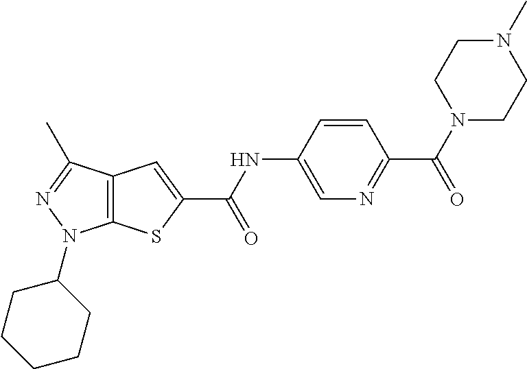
C12=C(C(C)=NN1C1CCCCC1)C=C(C(NC1=CN=C(C(=O)N3CCN(C)CC3)C=C1)=O)S2
